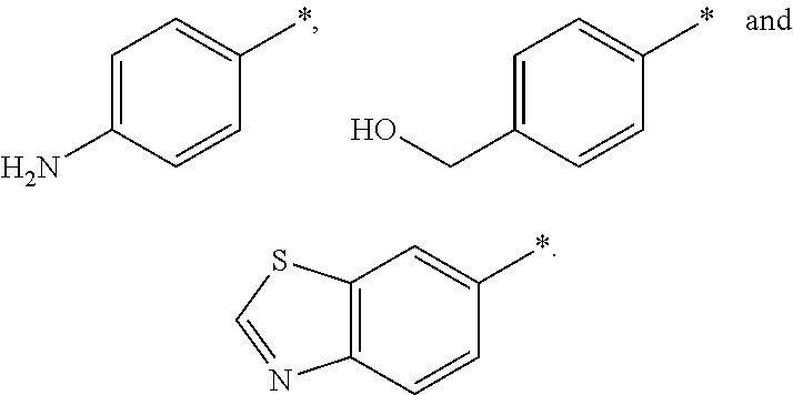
C1=C(N)C=CC(*)=C1.C1=C(CO)C=CC(*)=C1.C12=C(N=CS1)C=CC(*)=C2
